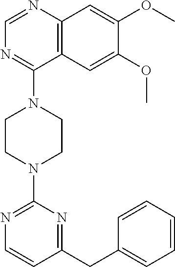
C12=C(N=CN=C1N1CCN(C3=NC=CC(CC4=CC=CC=C4)=N3)CC1)C=C(OC)C(OC)=C2
